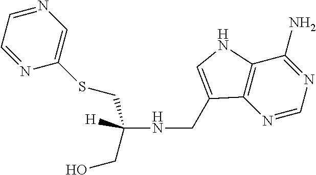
N1=CN=C(N)C2=C1C(CNC(CSC1=CN=CC=N1)(CO)[H])=CN2
